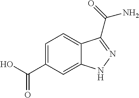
C1=C(C(O)=O)C=C2C(=C1)C(C(=O)N)=NN2
